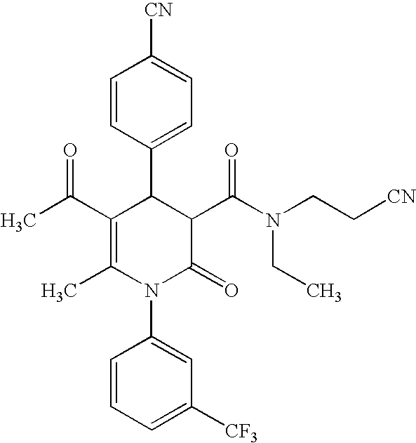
C1=CC(C2C(C(C)=O)=C(C)N(C3=CC([CF3])=CC=C3)C(=O)C2C(N(CC[CN])CC)=O)=CC=C1[CN]
